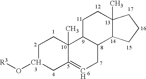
C1C(O[R3])CC2=CCC3C(C2(C)C1)CCC1(C)C3CCC1
